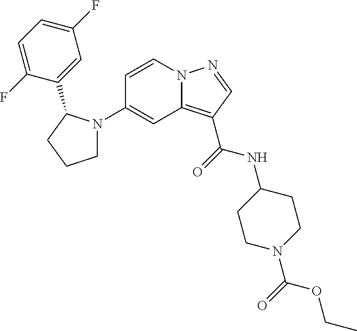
C1(N2CCCC2C2=CC(F)=CC=C2F)=CC2=C(C(=O)NC3CCN(C(=O)OCC)CC3)C=NN2C=C1
